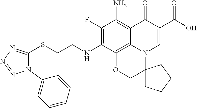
S(CCNC1=C(F)C(N)=C2C3=C1OCC1(N3C=C(C(O)=O)C2=O)CCCC1)C1=NN=NN1C1=CC=CC=C1
